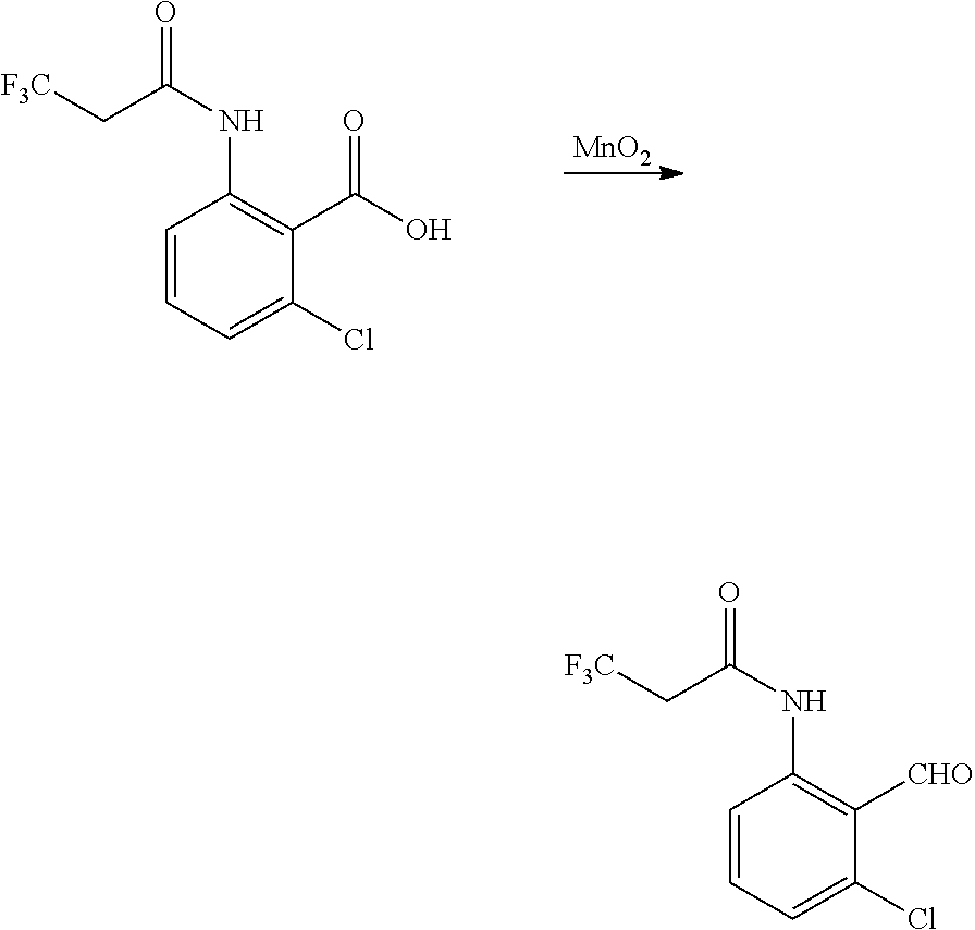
[MnO2].C1=CC=C(Cl)C(C(O)=O)=C1NC(C[F3C])=O.C1=CC=C(Cl)C([CHO])=C1NC(C[F3C])=O
